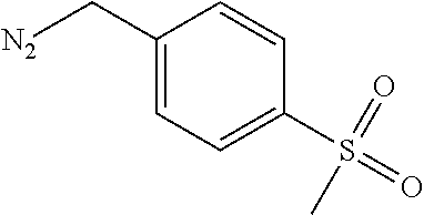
[N2]CC1=CC=C(S(=O)(=O)C)C=C1
